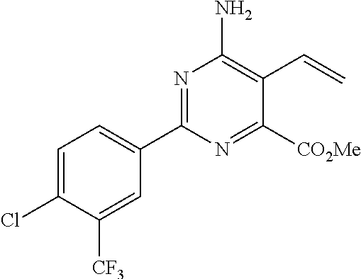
C1(C2=NC(N)=C(C=C)C([CO2Me])=N2)=CC=C(Cl)C([CF3])=C1
